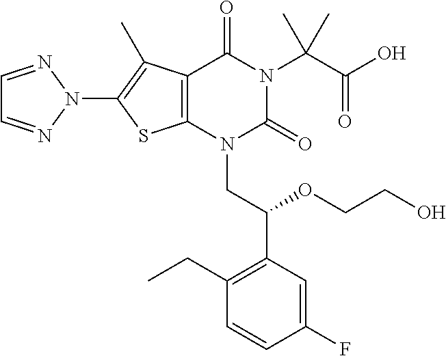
C12=C(N(CC(C3=C(CC)C=CC(F)=C3)OCCO)C(=O)N(C(C(O)=O)(C)C)C1=O)SC(N1N=CC=N1)=C2C
